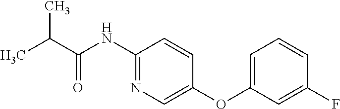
CC(C(NC1=NC=C(OC2=CC=CC(F)=C2)C=C1)=O)C
